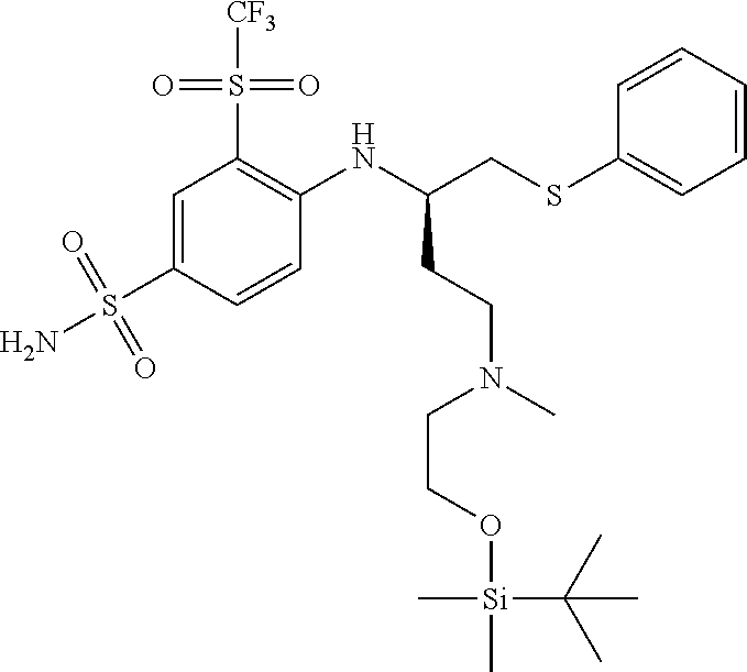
C1=C(S(N)(=O)=O)C=CC(NC(CSC2=CC=CC=C2)CCN(C)CCO[Si](C)(C(C)(C)C)C)=C1S(=O)(=O)[CF3]
